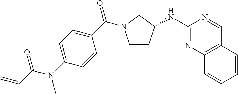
C1CC(NC2=NC3=C(C=N2)C=CC=C3)CN1C(C1=CC=C(N(C(=O)C=C)C)C=C1)=O
